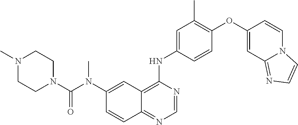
C1(N(C(N2CCN(C)CC2)=O)C)=CC2=C(NC3=CC(C)=C(OC4=CC5=NC=CN5C=C4)C=C3)N=CN=C2C=C1
